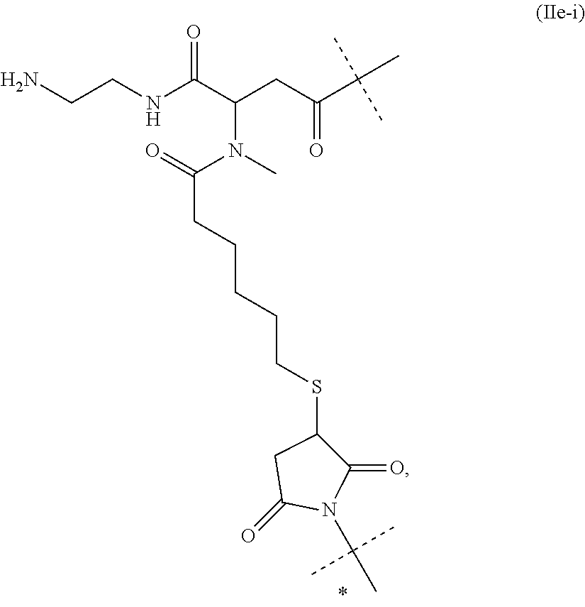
NCCNC(C(CC(C(C)(C)C)=O)N(C)C(=O)CCCCCSC1C(=O)N(C(C)(C)C)C(=O)C1)=O
